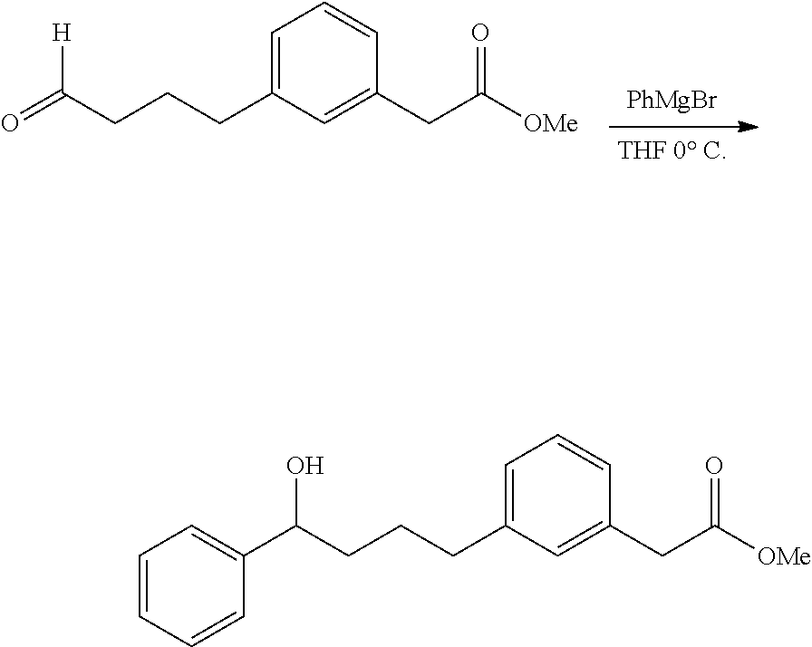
[THF 0 C].O=C(CCCC1=CC=CC(CC([OMe])=O)=C1)[H].[PhMgBr].C1=CC=CC(C(CCCC2=CC=CC(CC([OMe])=O)=C2)O)=C1
